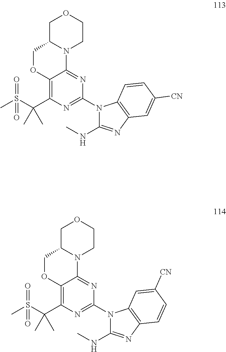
C1C2N(CCO1)C1=NC(N3C(NC)=NC4=C3C=CC([CN])=C4)=NC(C(S(C)(=O)=O)(C)C)=C1OC2.C1C2N(CCO1)C1=NC(N3C(NC)=NC4=C3C=C([CN])C=C4)=NC(C(S(C)(=O)=O)(C)C)=C1OC2
